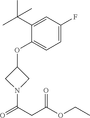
C1(OC2CN(C(=O)CC(OCC)=O)C2)=CC=C(F)C=C1C(C)(C)C
